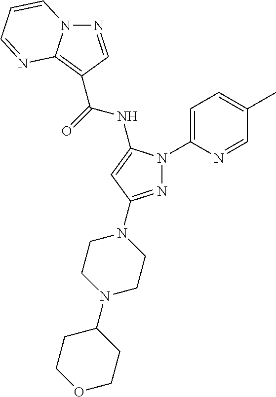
N1=CC(C(=O)NC2=CC(N3CCN(C4CCOCC4)CC3)=NN2C2=CC=C(C)C=N2)=C2N1C=CC=N2
